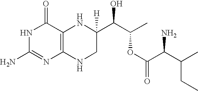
N1C(N)=NC2=C(C1=O)NC(C(C(C)OC(=O)C(C(C)CC)N)O)([H])CN2
